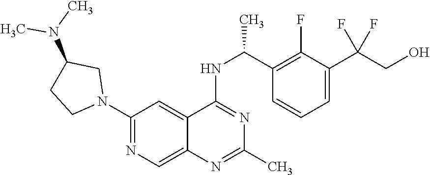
N1(C2=NC=C3C(=C2)C(NC(C2=C(F)C(C(F)(F)CO)=CC=C2)C)=NC(C)=N3)CC(N(C)C)CC1
